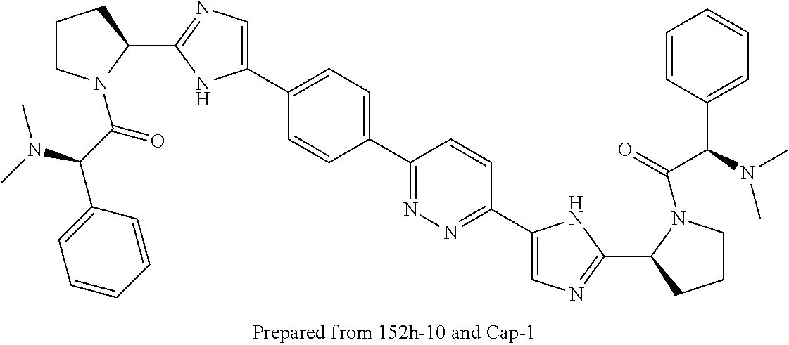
C1CN(C(=O)C(N(C)C)C2=CC=CC=C2)C(C2=NC=C(C3=CC=C(C4=NN=C(C5=CN=C(C6N(C(=O)C(C7=CC=CC=C7)N(C)C)CCC6)N5)C=C4)C=C3)N2)C1
